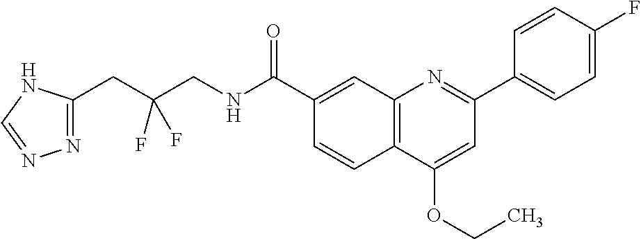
C1(C(NCC(CC2=NN=CN2)(F)F)=O)=CC2=C(C=C1)C(OCC)=CC(C1=CC=C(F)C=C1)=N2
